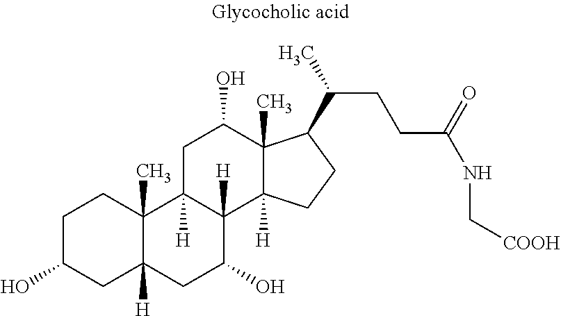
C1C(O)CC2([H])C(C)(C1)C1([H])C([H])(C(O)C2)C2([H])C(C)(C(O)C1)C(C(C)CCC(NC[COOH])=O)CC2
